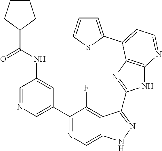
C1=NC=C(C2=NC=C3C(=C2F)C(C2=NC4=C(N2)N=CC=C4C2=CC=CS2)=NN3)C=C1NC(=O)C1CCCC1
